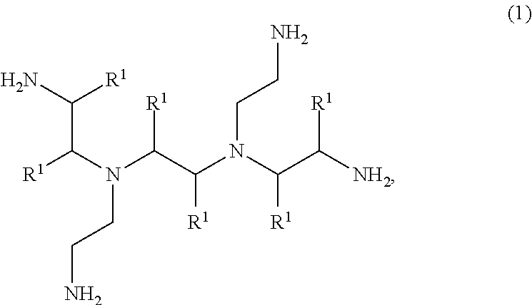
N(CCN)(C(C(N(CCN)C(C([NH2])[R1])[R1])[R1])[R1])C(C(N)[R1])[R1]
